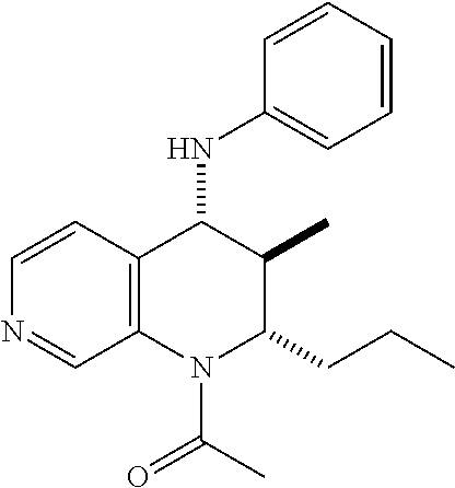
C12=C(C(NC3=CC=CC=C3)C(C)C(CCC)N1C(C)=O)C=CN=C2
